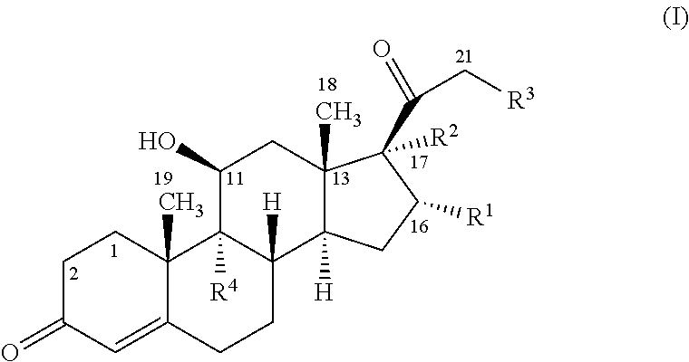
C1C(=O)C=C2C(C)(C1)C1([R4])C([H])(CC2)C2([H])C(C)(CC1O)C(C(C[R3])=O)([R2])C([R1])C2
